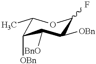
C1(C)C([OBn])C([BnO])C([OBn])C(F)O1
